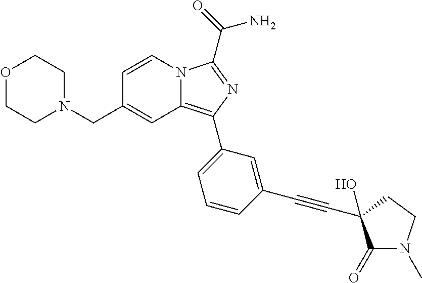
C12=C(C3=CC=CC(C#CC4(O)C(=O)N(C)CC4)=C3)N=C(C(=O)N)N1C=CC(CN1CCOCC1)=C2
